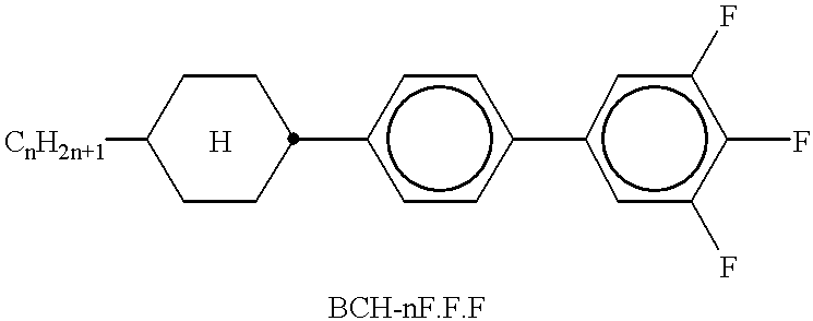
[CnH2n+1]C1CCC(c2ccc(-c3cc(F)c(F)c(F)c3)cc2)CC1.[H]
